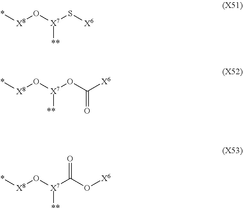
*[X8]O[X7](S[X6])[**].*[X8]O[X7](OC([X6])=O)[**].*[X8]O[X7](C(O[X6])=O)[**]
